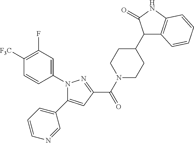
C1([F3C])=C(F)C=C(N2C(C3=CC=CN=C3)=CC(C(N3CCC(C4C5=C(NC4=O)C=CC=C5)CC3)=O)=N2)C=C1
